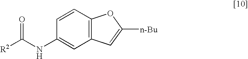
C1=CC2=C(C=C1NC([R2])=O)C=C([n-Bu])O2
